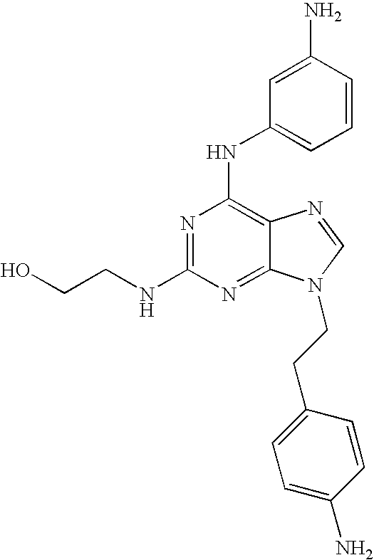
N(C1=C2C(=NC(NCCO)=N1)N(CCC1=CC=C(N)C=C1)C=N2)C1=CC=CC(N)=C1
